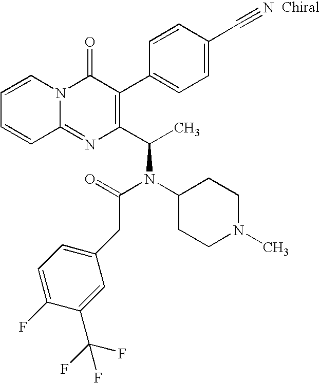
C12=NC(C(C)N(C3CCN(C)CC3)C(=O)CC3=CC=C(F)C(C(F)(F)F)=C3)=C(C3=CC=C(C#N)C=C3)C(=O)N1C=CC=C2
